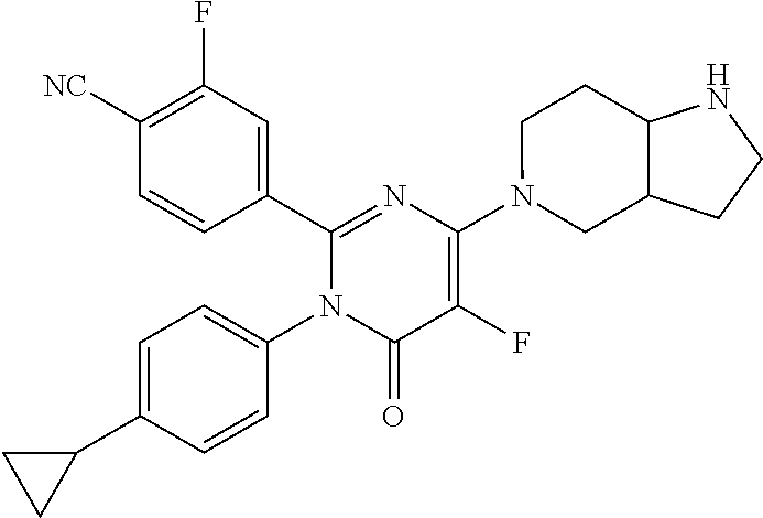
C1(C2=CC(F)=C([CN])C=C2)=NC(N2CC3C(CC2)NCC3)=C(F)C(=O)N1C1=CC=C(C2CC2)C=C1
